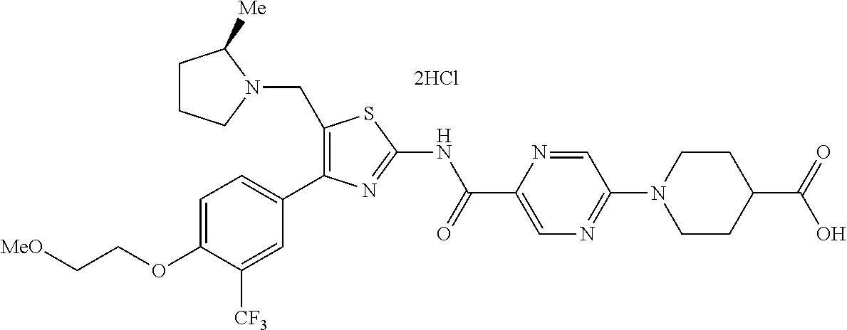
C1(CN2C([Me])CCC2)=C(C2=CC=C(OCC[MeO])C([CF3])=C2)N=C(NC(C2=CN=C(N3CCC(C(=O)O)CC3)C=N2)=O)S1.[2HCl]
